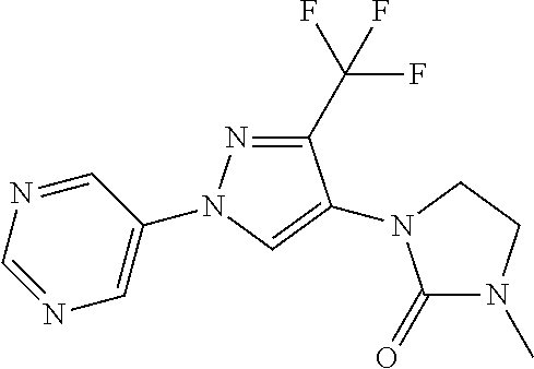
N1=CC(N2N=C(C(F)(F)F)C(N3C(=O)N(C)CC3)=C2)=CN=C1
